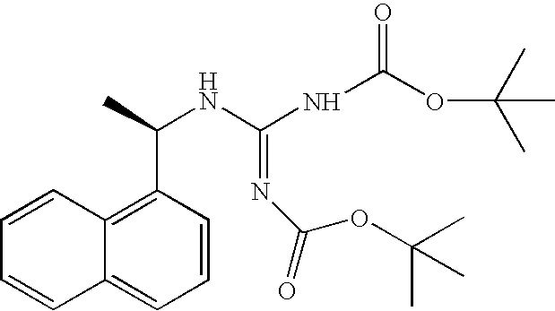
C1=CC2=CC=CC(C(NC(=NC(=O)OC(C)(C)C)NC(OC(C)(C)C)=O)C)=C2C=C1
